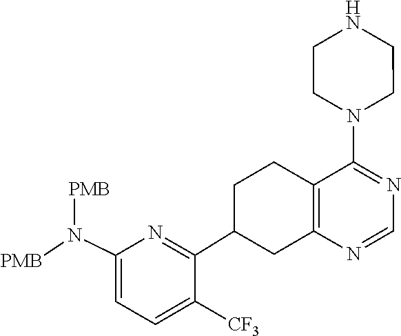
N(C1=CC=C([CF3])C(C2CC3=C(C(N4CCNCC4)=NC=N3)CC2)=N1)([PMB])[PMB]
